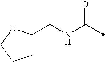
C(NC(=O)C)C1CCCO1
